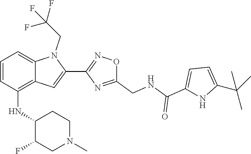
C1=C(C(C)(C)C)NC(C(=O)NCC2=NC(C3=CC4=C(NC5C(F)CN(C)CC5)C=CC=C4N3CC(F)(F)F)=NO2)=C1
